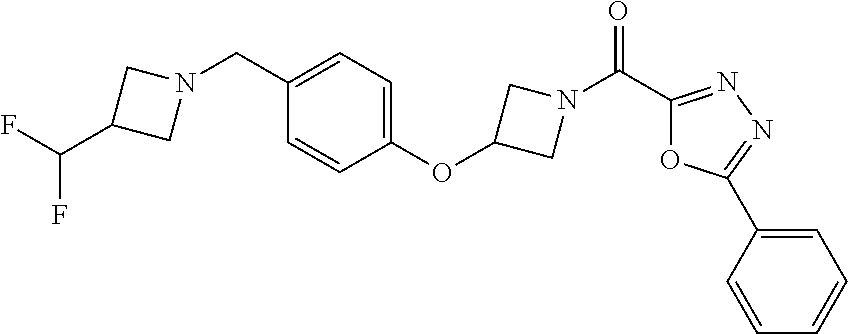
N1(CC2=CC=C(OC3CN(C(C4=NN=C(C5=CC=CC=C5)O4)=O)C3)C=C2)CC(C(F)F)C1
